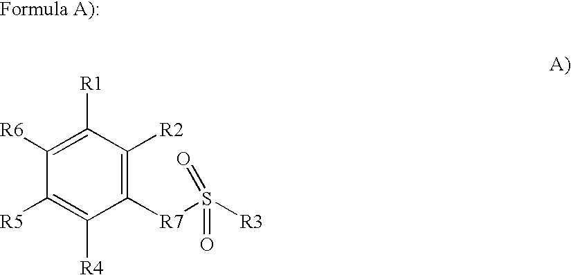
C1([R5])=C([R4])C([R7]S([R3])(=O)=O)=C([R2])C([R1])=C1[R6]
